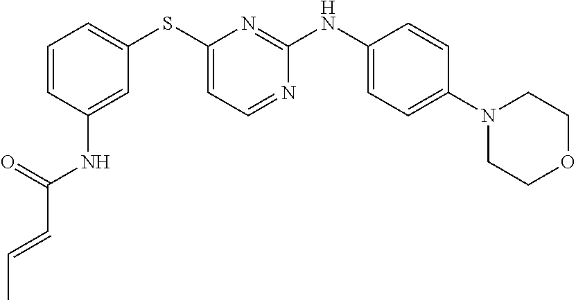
C1=CC(NC(C=CC)=O)=CC(SC2=CC=NC(NC3=CC=C(N4CCOCC4)C=C3)=N2)=C1
